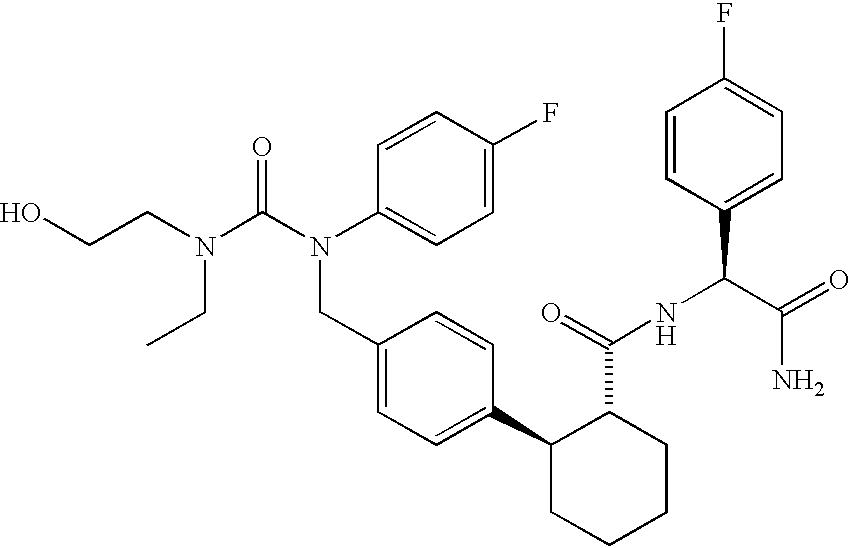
OCCN(CC)C(N(CC1=CC=C(C2CCCCC2C(NC(C(N)=O)C2=CC=C(F)C=C2)=O)C=C1)C1=CC=C(F)C=C1)=O
